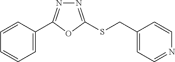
C1=C(C2=NN=C(SCC3=CC=NC=C3)O2)C=CC=C1
